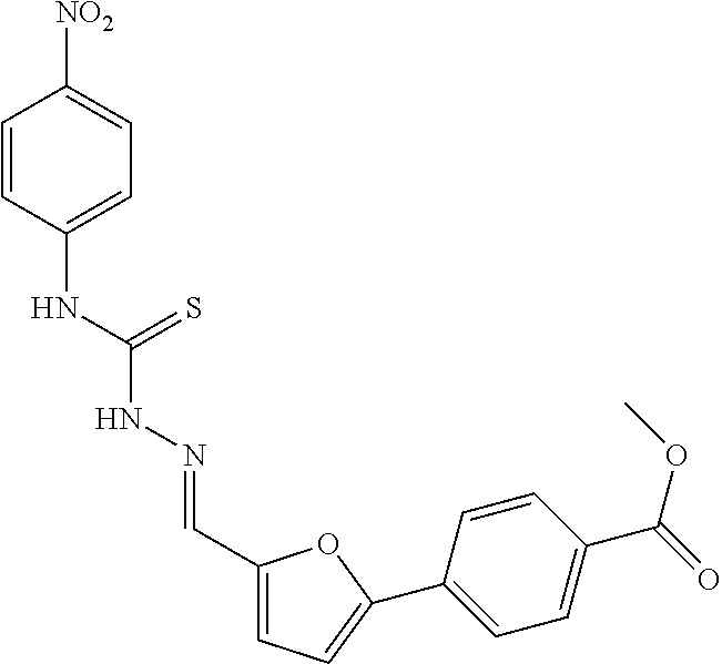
C1(C=NNC(NC2=CC=C([NO2])C=C2)=S)=CC=C(C2=CC=C(C(=O)OC)C=C2)O1
